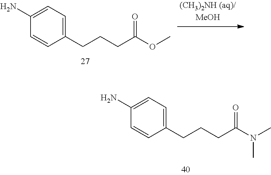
C1(CCCC(OC)=O)=CC=C(N)C=C1.C1(CCCC(N(C)C)=O)=CC=C(N)C=C1
